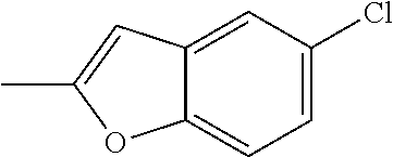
C1=C2C(=CC=C1Cl)OC(C)=C2
